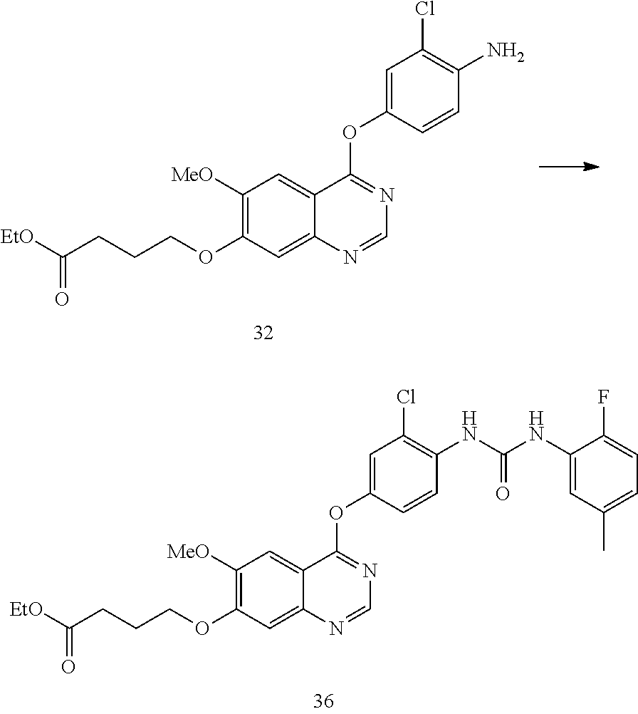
[EtO]C(CCCOC1=C([MeO])C=C2C(=C1)N=CN=C2OC1=CC(Cl)=C(N)C=C1)=O.[EtO]C(CCCOC1=C([MeO])C=C2C(=C1)N=CN=C2OC1=CC(Cl)=C(NC(NC2=CC(C)=CC=C2F)=O)C=C1)=O
